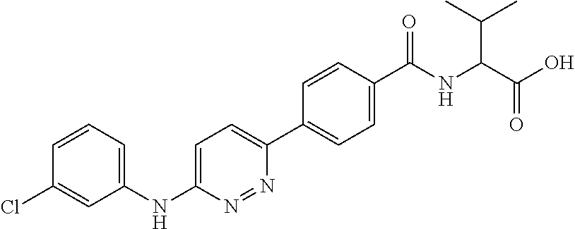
N(C1=CC=C(C2=CC=C(C(NC(C(O)=O)C(C)C)=O)C=C2)N=N1)C1=CC=CC(Cl)=C1
